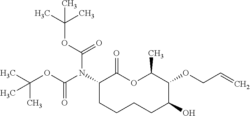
C1(N(C(OC(C)(C)C)=O)C(OC(C)(C)C)=O)CCCCC(O)C(OCC=C)C(C)OC1=O
